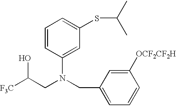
[F3C]C(CN(CC1=CC=CC([OCF2CF2H])=C1)C1=CC(SC(C)C)=CC=C1)O
